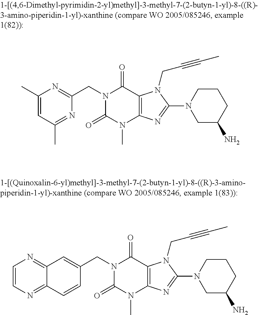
N1(CC2=NC(C)=CC(C)=N2)C(=O)N(C)C2=C(C1=O)N(CC#CC)C(N1CC(N)CCC1)=N2.N1(CC2=CC3=NC=CN=C3C=C2)C(=O)N(C)C2=C(C1=O)N(CC#CC)C(N1CC(N)CCC1)=N2
